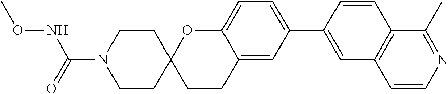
C1CN(C(=O)NOC)CCC12CCC1=CC(C3=CC4=C(C=C3)C(C)=NC=C4)=CC=C1O2
